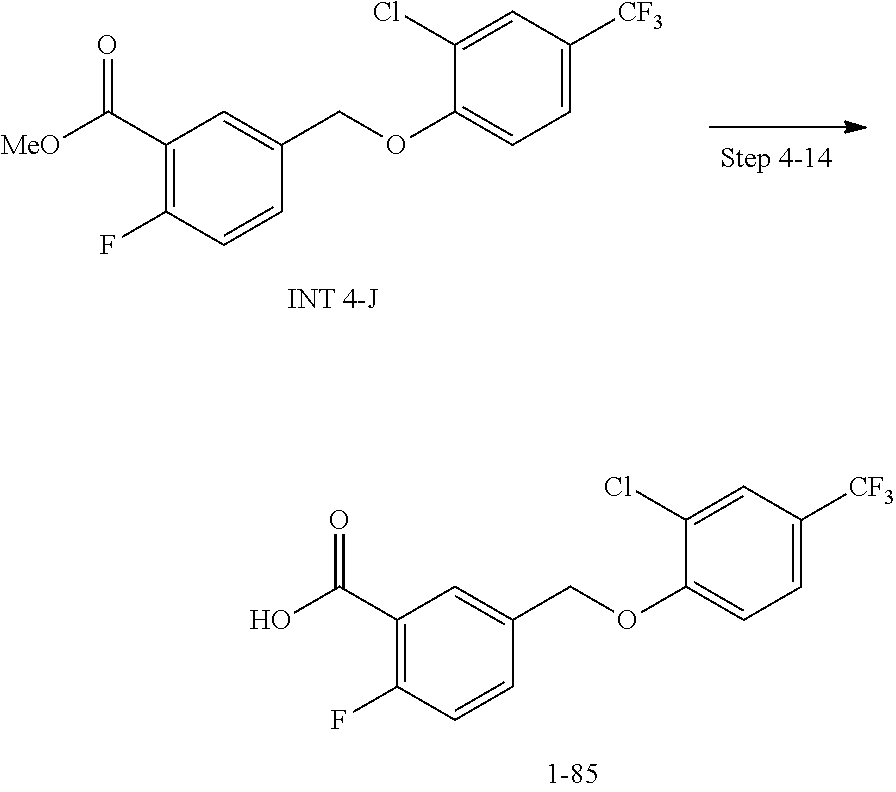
C1(C(O)=O)=C(F)C=CC(COC2=CC=C([CF3])C=C2Cl)=C1.C1(C([MeO])=O)=C(F)C=CC(COC2=CC=C([CF3])C=C2Cl)=C1
